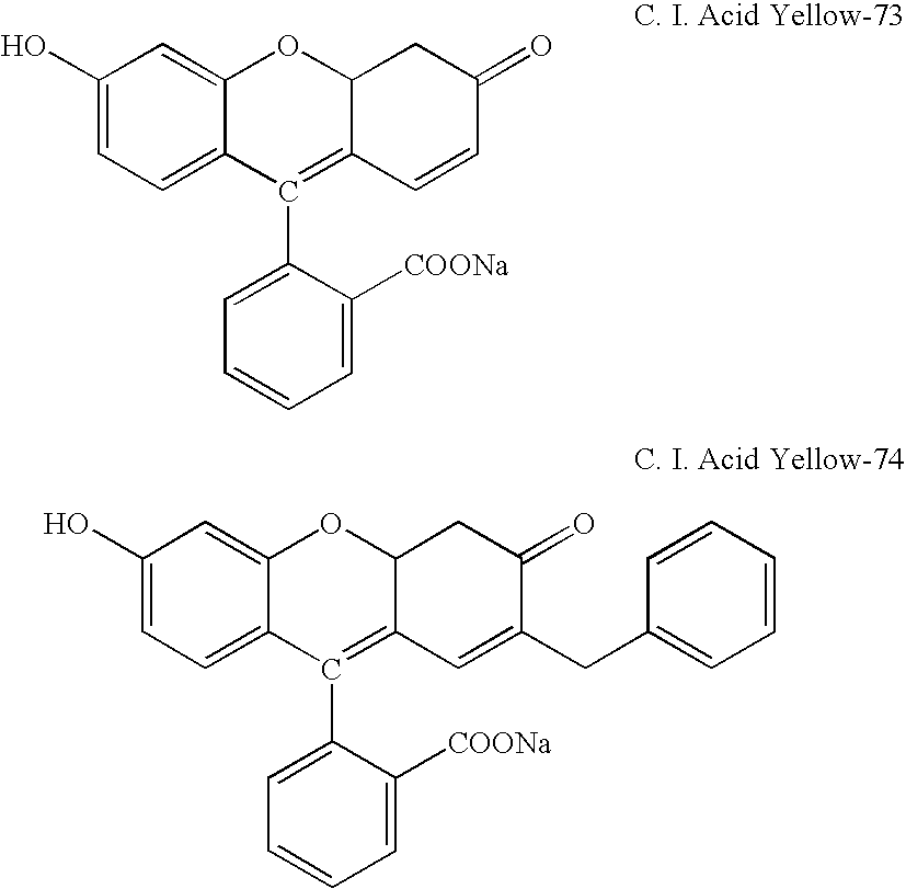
C1(O)=CC=C2C(=C1)OC1C(=C2C2=CC=CC=C2[COONa])C=CC(=O)C1.C1(O)=CC=C2C(=C1)OC1C(=C2C2=CC=CC=C2[COONa])C=C(CC2=CC=CC=C2)C(=O)C1
